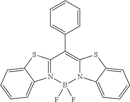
N12=C(C(C3=CC=CC=C3)=C3N(B1(F)F)C1=CC=CC=C1S3)SC1=CC=CC=C21
